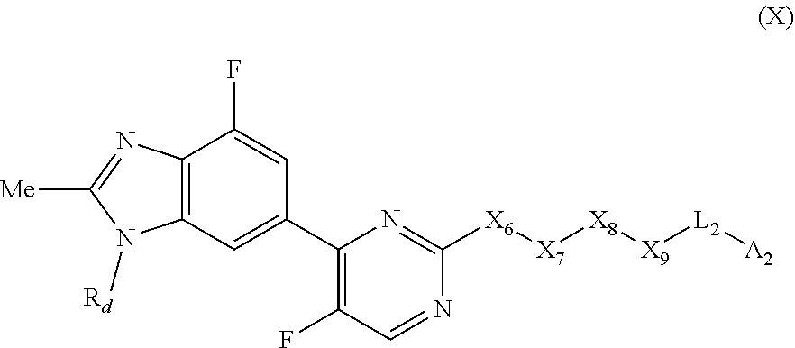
[L2]([A2])[X9][X8][X7][X6]C1=NC(C2=CC3=C(N=C([Me])N3[Rd])C(F)=C2)=C(F)C=N1
